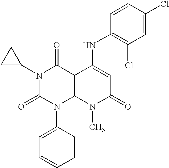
N1(C2CC2)C(=O)N(C2=CC=CC=C2)C2=C(C1=O)C(NC1=C(Cl)C=C(Cl)C=C1)=CC(=O)N2C
